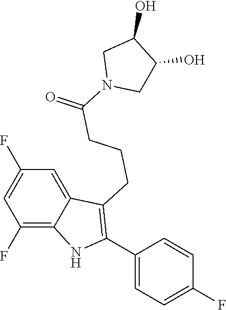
C1(F)=C2C(=CC(F)=C1)C(CCCC(=O)N1CC(O)C(O)C1)=C(C1=CC=C(F)C=C1)N2
